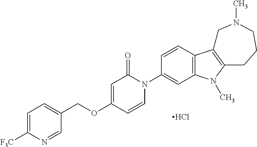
C1=C([F3C])N=CC(COC2=CC(=O)N(C3=CC4=C(C=C3)C3=C(N4C)CCCN(C)C3)C=C2)=C1.Cl
